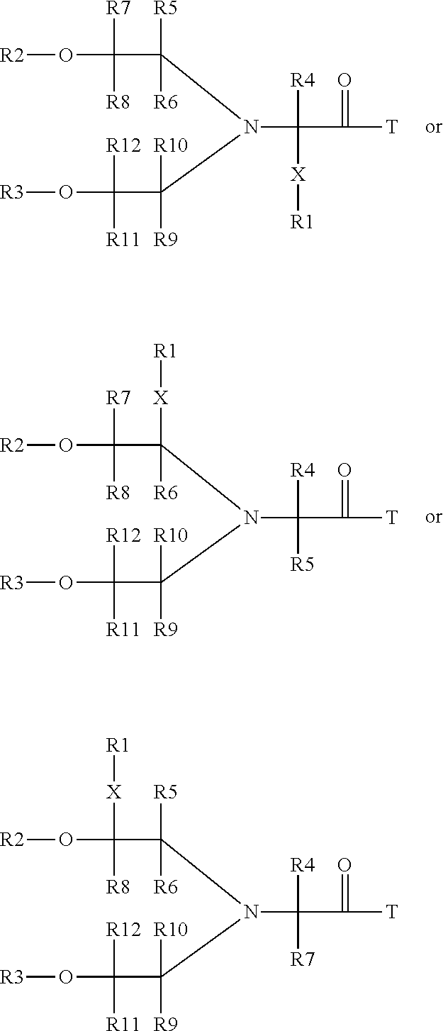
[R2]OC([R7])([R8])C([R5])([R6])N(C(C(O[R3])([R12])[R11])([R10])[R9])C([R4])([X][R1])C(=O)[T].[R2]OC([R7])([R8])C([X][R1])([R6])N(C(C(O[R3])([R12])[R11])([R10])[R9])C([R4])([R5])C(=O)[T].[R2]OC([X][R1])([R8])C([R5])([R6])N(C(C(O[R3])([R12])[R11])([R10])[R9])C([R4])([R7])C(=O)[T]
